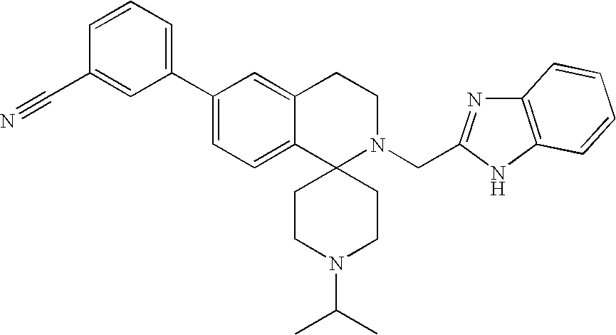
C1(C2=CC=C3C(=C2)CCN(CC2=NC4=C(N2)C=CC=C4)C32CCN(C(C)C)CC2)=CC=CC(C#N)=C1
